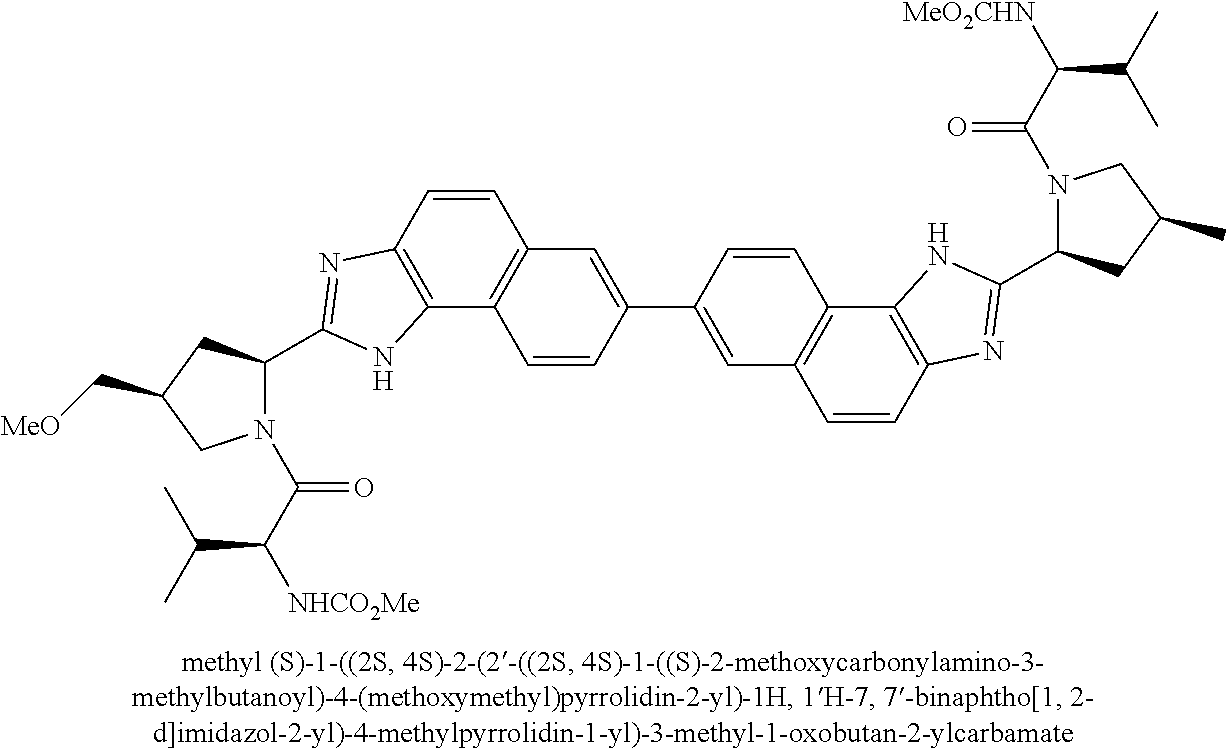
C1=CC2=C(C3=C1C=C(C1=CC4=C(C=C1)C1=C(C=C4)N=C(C4N(C(C([MeO2CHN])C(C)C)=O)CC(C)C4)N1)C=C3)NC(C1N(C(C([NHCO2Me])C(C)C)=O)CC(C[MeO])C1)=N2
